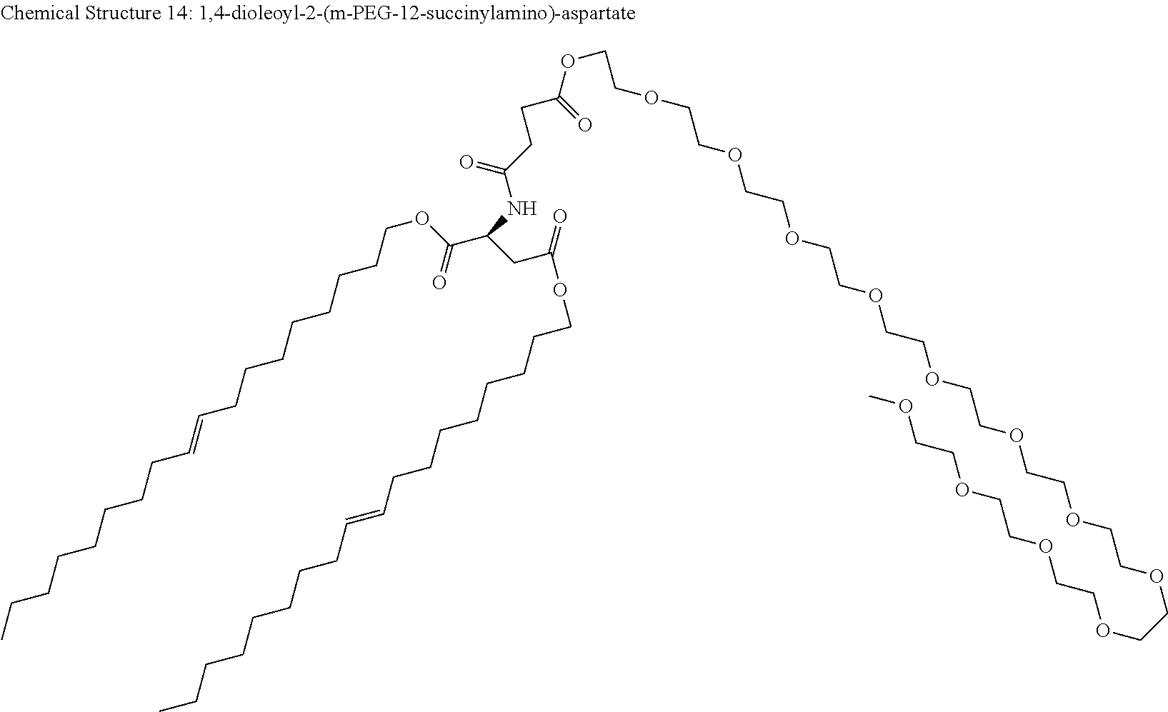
C(NC(CC(=O)OCCCCCCCCC=CCCCCCCCC)C(=O)OCCCCCCCCC=CCCCCCCCC)(CCC(OCCOCCOCCOCCOCCOCCOCCOCCOCCOCCOCCOCCOC)=O)=O
